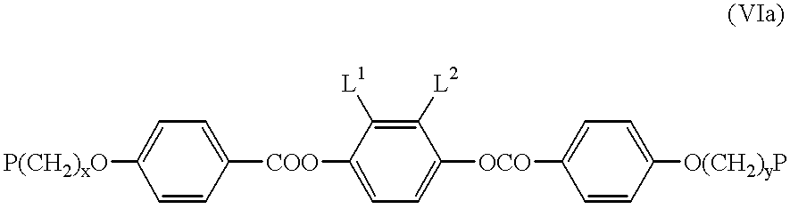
[P(CH2)xO]C1=CC=C([COO]C2=CC=C([OCO]C3=CC=C([O(CH2)yP])C=C3)C([L2])=C2[L1])C=C1
